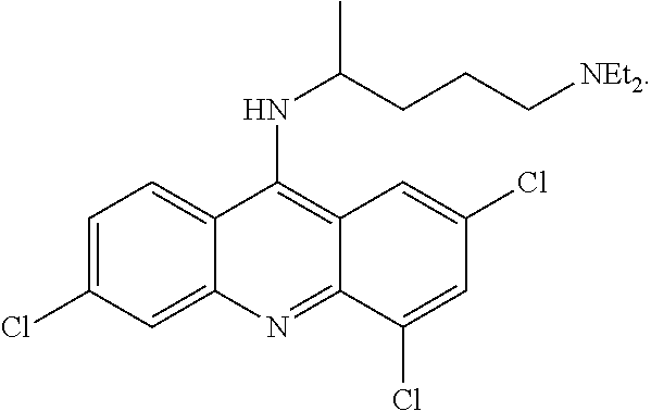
C1=C(Cl)C=C2C(=C1)C(NC(C)CCC[NEt2])=C1C(=N2)C(Cl)=CC(Cl)=C1
